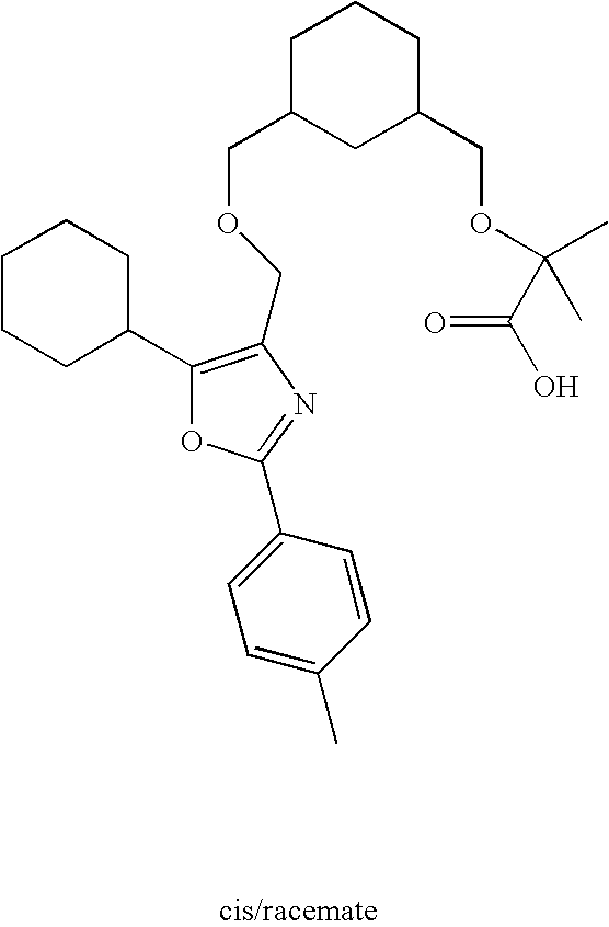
C1C(COCC2=C(C3CCCCC3)OC(C3=CC=C(C)C=C3)=N2)CC(COC(C)(C)C(O)=O)CC1
